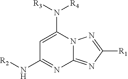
N12C(=NC([R1])=N1)N=C(N[R2])C=C2N([R3])[R4]
